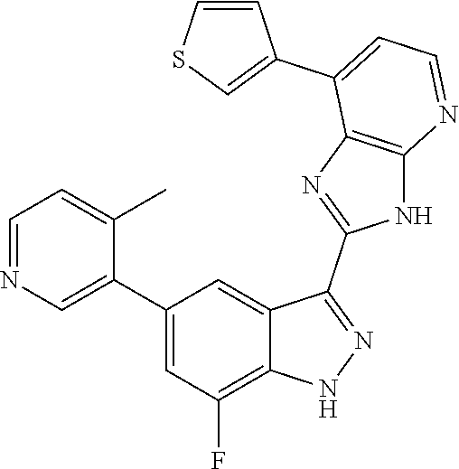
C1=NC=C(C2=CC(F)=C3C(=C2)C(C2=NC4=C(N2)N=CC=C4C2=CSC=C2)=NN3)C(C)=C1
